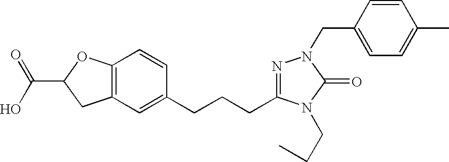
C12=C(C=C(CCCC3=NN(CC4=CC=C(C)C=C4)C(=O)N3CCC)C=C1)CC(C(=O)O)O2
